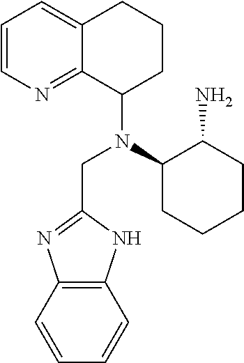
C1=CN=C2C(=C1)CCCC2N(C1CCCCC1N)CC1=NC2=C(N1)C=CC=C2
